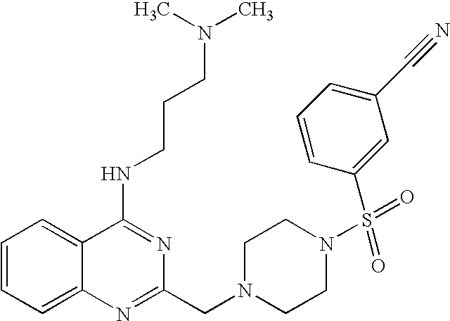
C1=CC=C2C(=C1)C(NCCCN(C)C)=NC(CN1CCN(S(C3=CC(C#N)=CC=C3)(=O)=O)CC1)=N2
